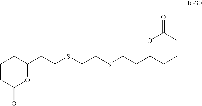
C(CSCCSCCC1CCCC(=O)O1)C1CCCC(=O)O1
